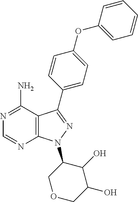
C12=C(N(C3COCC(O)C3O)N=C1C1=CC=C(OC3=CC=CC=C3)C=C1)N=CN=C2N
